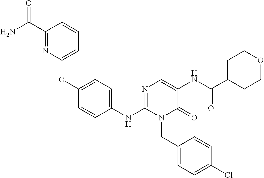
C1(NC2=NC=C(NC(C3CCOCC3)=O)C(=O)N2CC2=CC=C(Cl)C=C2)=CC=C(OC2=CC=CC(C(N)=O)=N2)C=C1
